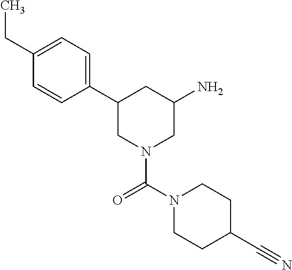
C1(CC)=CC=C(C2CN(C(N3CCC(C#N)CC3)=O)CC(N)C2)C=C1
